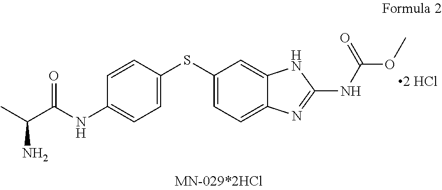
C1=CC(SC2=CC=C3C(=C2)NC(NC(OC)=O)=N3)=CC=C1NC(C(C)N)=O
